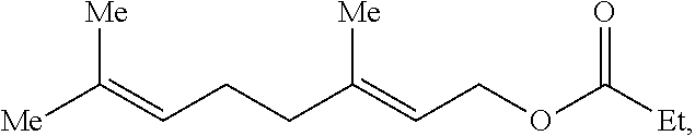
[Me]C(=CCCC(=CCOC([Et])=O)[Me])[Me]
